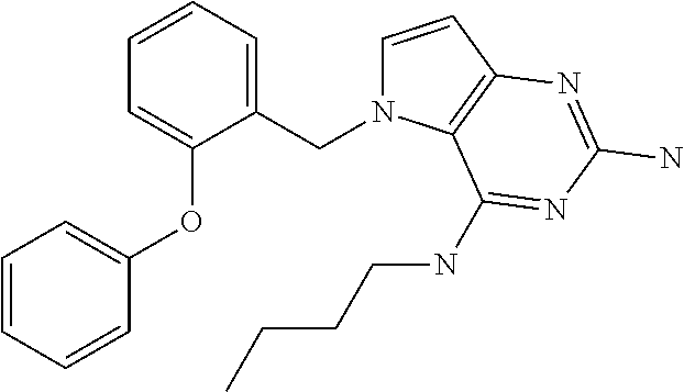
C1=CC2=C(N1CC1=CC=CC=C1OC1=CC=CC=C1)C(NCCCC)=NC(N)=N2
